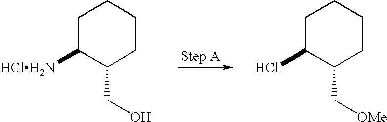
C1C([HClH2N])C(CO)CCC1.C1C(Cl)C(C[OMe])CCC1
